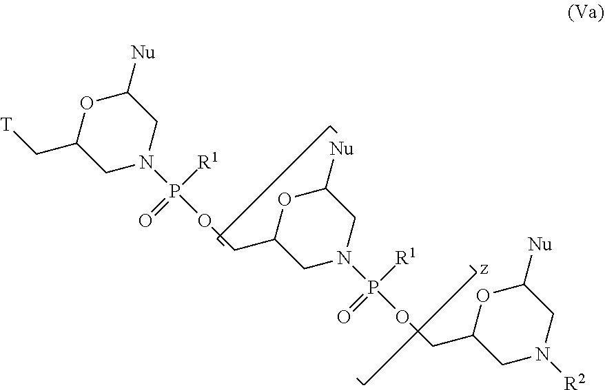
C1(C[T])CN(P(=O)([R1])OCC2CN(P(=O)([R1])OCC3CN([R2])CC([Nu])O3)CC([Nu])O2)CC([Nu])O1
